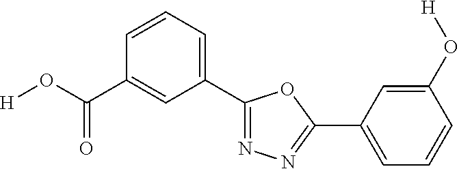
[H]OC(=O)C1=CC(C2=NN=C(C3=CC=CC(O[H])=C3)O2)=CC=C1
